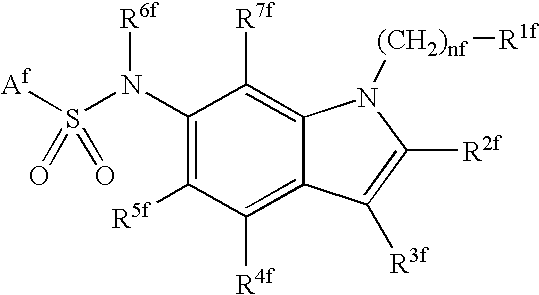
S(N(C1=C([R5f])C([R4f])=C2C(=C1[R7f])N([(CH2)nf][R1f])C([R2f])=C2[R3f])[R6f])([Af])(=O)=O
